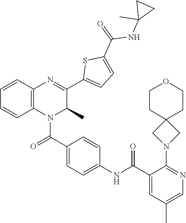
C1=C(C(NC2=CC=C(C(=O)N3C4=C(C=CC=C4)N=C(C4=CC=C(C(=O)NC5(C)CC5)S4)C3C)C=C2)=O)C(N2CC3(C2)CCOCC3)=NC=C1C
